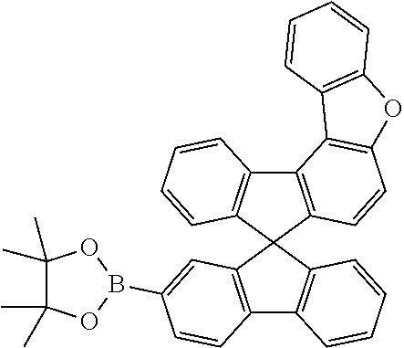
C12=C(C3(C4=C1C=CC=C4)C1=C(C4=C3C=CC=C4)C=CC(B3OC(C)(C)C(C)(C)O3)=C1)C=CC1=C2C2=C(O1)C=CC=C2
